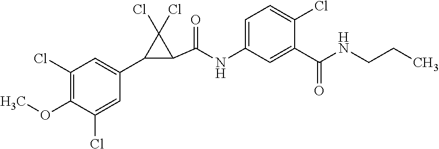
C1(Cl)=C(OC)C(Cl)=CC(C2C(C(=O)NC3=CC=C(Cl)C(C(=O)NCCC)=C3)C2(Cl)Cl)=C1
